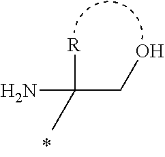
NC([R])(CO)C
